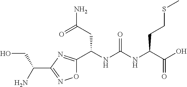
O1C(C(NC(NC(C(O)=O)CCSC)=O)CC(N)=O)=NC(C(N)CO)=N1
